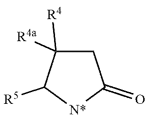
C1([R4])([R4a])CC(=O)[N*]C1[R5]
